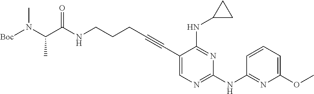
N(CCCC#CC1=CN=C(NC2=NC(OC)=CC=C2)N=C1NC1CC1)C(C(N([Boc])C)C)=O
